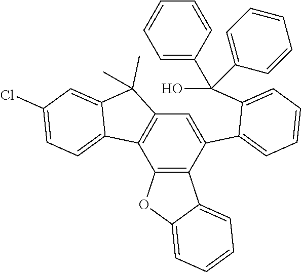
C12=C(C=C(C3=CC=CC=C3C(C3=CC=CC=C3)(O)C3=CC=CC=C3)C3=C1OC1=CC=CC=C31)C(C)(C)C1=CC(Cl)=CC=C21
